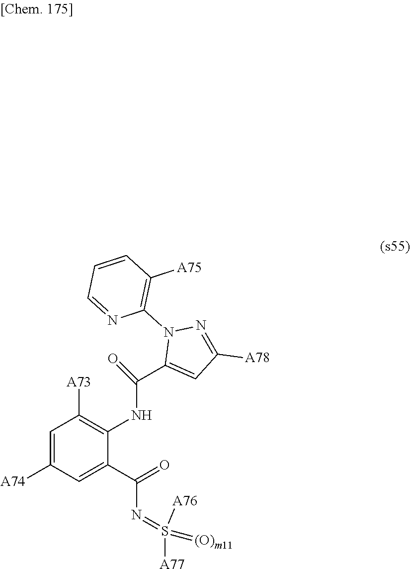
C1=C([A74])C=C(C(=O)N=S([A77])(=[(O)m11])[A76])C(NC(C2=CC([A78])=NN2C2=C([A75])C=CC=N2)=O)=C1[A73]
